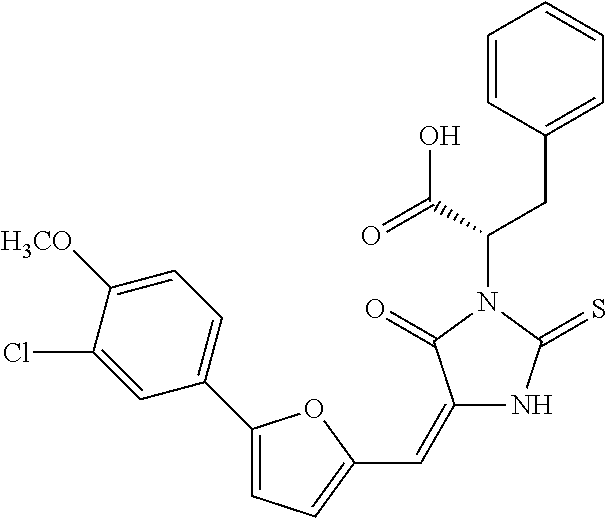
C1=CC(CC(C(=O)O)N2C(=O)C(=CC3=CC=C(C4=CC=C([H3CO])C(Cl)=C4)O3)NC2=S)=CC=C1
